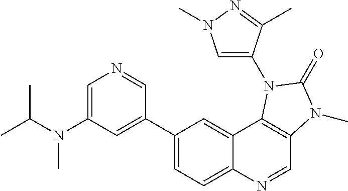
C1=C(N(C(C)C)C)C=C(C2=CC=C3C(=C2)C2=C(C=N3)N(C)C(=O)N2C2=CN(C)N=C2C)C=N1
